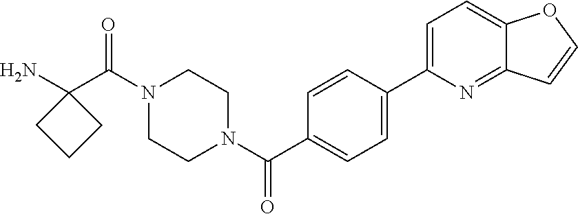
NC1(C(N2CCN(C(=O)C3=CC=C(C4=CC=C5C(=N4)C=CO5)C=C3)CC2)=O)CCC1
